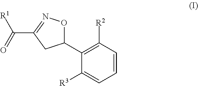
C1(C2ON=C(C(=O)[R1])C2)=C([R2])C=CC=C1[R3]
